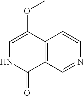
C1=C(OC)C2=C(C(=O)N1)C=NC=C2
